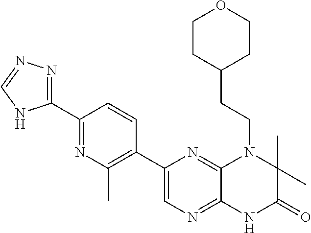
C1(C2=CN=C3C(=N2)N(CCC2CCOCC2)C(C)(C)C(=O)N3)=C(C)N=C(C2=NN=CN2)C=C1
